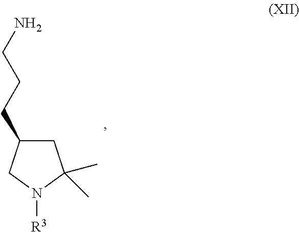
C1C(CCCN)CN([R3])C1(C)C
